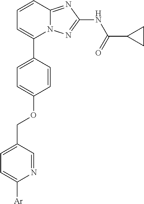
C1(C2=CC=CC3=NC(NC(=O)C4CC4)=NN23)=CC=C(OCC2=CC=C([Ar])N=C2)C=C1
